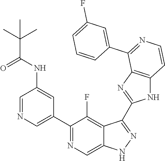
C1=NC=C(C2=NC=C3C(=C2F)C(C2=NC4=C(N2)C=CN=C4C2=CC(F)=CC=C2)=NN3)C=C1NC(C(C)(C)C)=O
